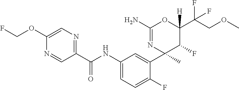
C1(C(NC2=CC=C(F)C(C3(C)C(F)C(C(COC)(F)F)([H])OC(N)=N3)=C2)=O)=NC=C(OCF)N=C1
